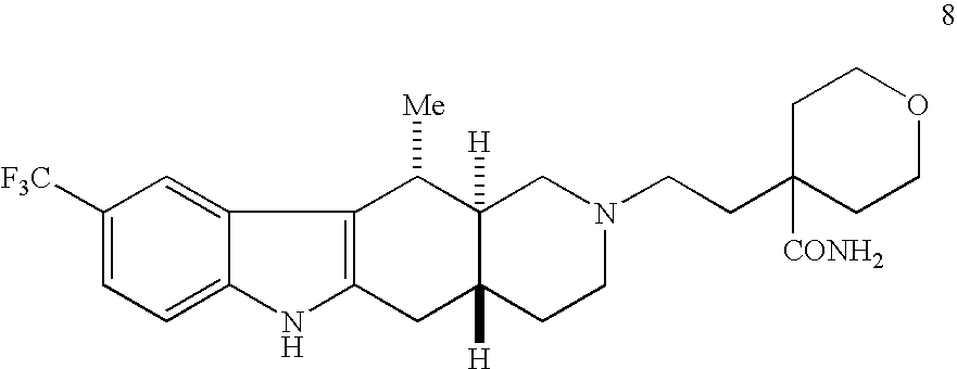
C1([F3C])=CC=C2C(=C1)C1=C(N2)CC2([H])C([H])(C1[Me])CN(CCC1([CONH2])CCOCC1)CC2
